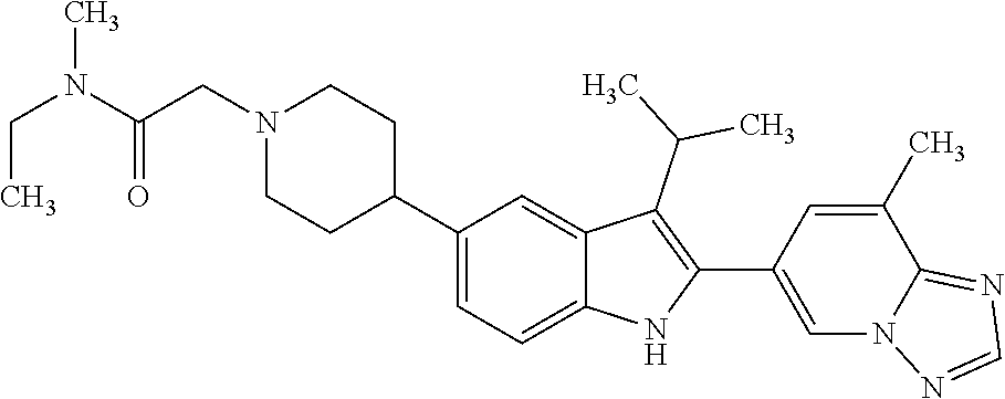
C1N(CC(N(C)CC)=O)CCC(C2=CC=C3C(=C2)C(C(C)C)=C(C2=CN4C(=NC=N4)C(C)=C2)N3)C1
